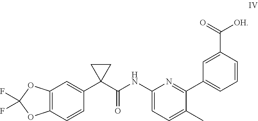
FC1(F)OC2=C(O1)C=CC(C1(C(NC3=CC=C(C)C(C4=CC=CC(C([OH])=O)=C4)=N3)=O)CC1)=C2
